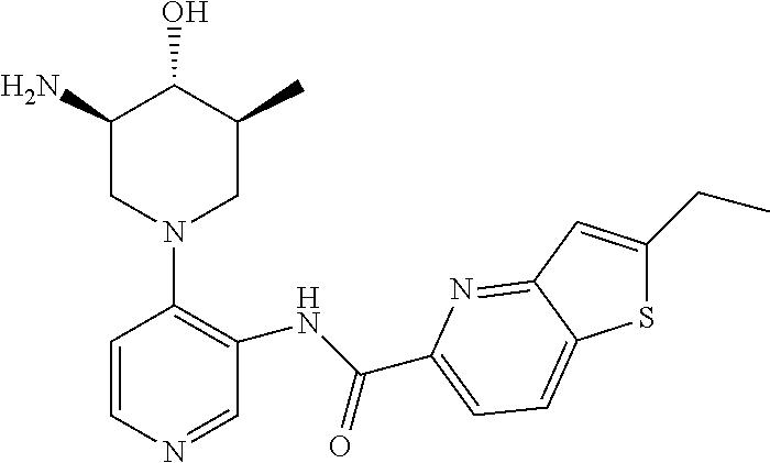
C1(N)CN(C2=C(NC(=O)C3=CC=C4SC(CC)=CC4=N3)C=NC=C2)CC(C)C1O
